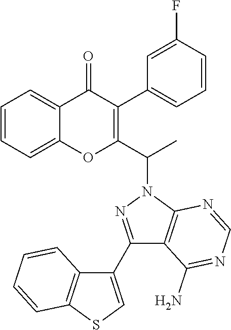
C1=CC=C2C(=C1)OC(C(N1N=C(C3=CSC4=C3C=CC=C4)C3=C1N=CN=C3N)C)=C(C1=CC=CC(F)=C1)C2=O
